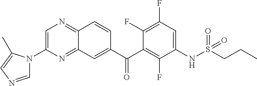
C1=C(N2C=NC=C2C)N=C2C(=N1)C=CC(C(C1=C(F)C(NS(=O)(=O)CCC)=CC(F)=C1F)=O)=C2
